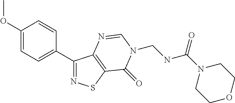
C1(OC)=CC=C(C2=NSC3=C2N=CN(CNC(N2CCOCC2)=O)C3=O)C=C1
